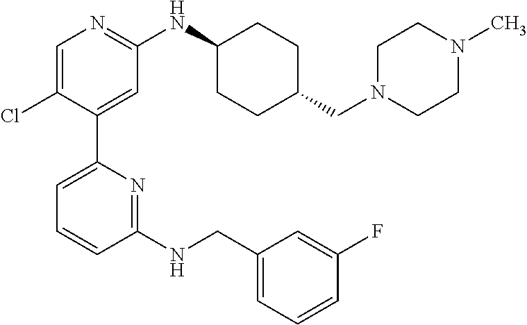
C1=C(Cl)C(C2=CC=CC(NCC3=CC=CC(F)=C3)=N2)=CC(NC2CCC(CN3CCN(C)CC3)CC2)=N1
